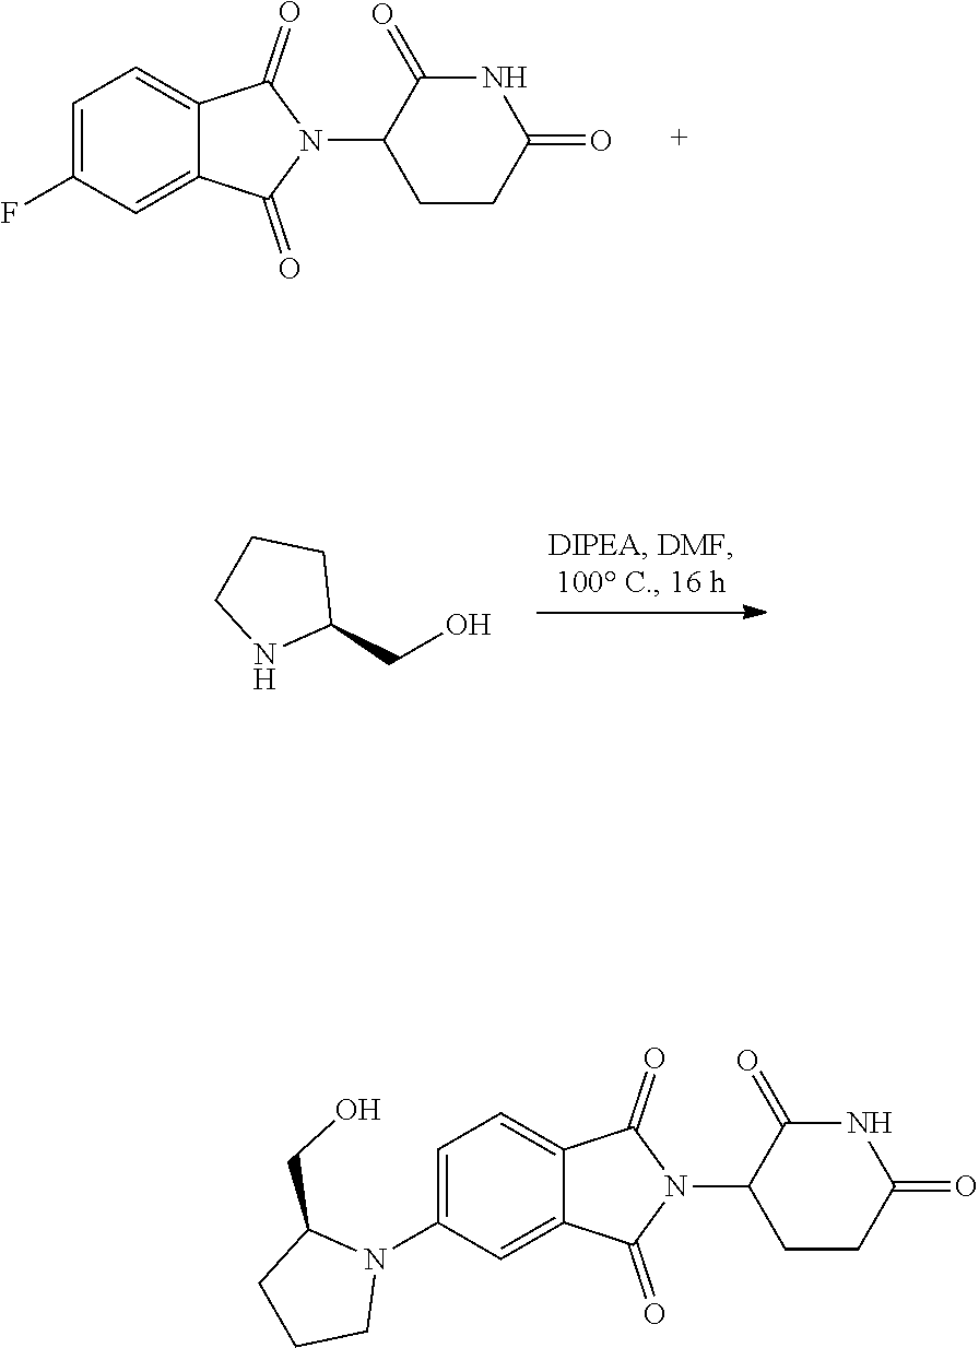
C1=C2C(=O)N(C3CCC(=O)NC3=O)C(=O)C2=CC(F)=C1.C1C(CO)NCC1.C1(CO)CCCN1C1=CC=C2C(=O)N(C3CCC(=O)NC3=O)C(=O)C2=C1
